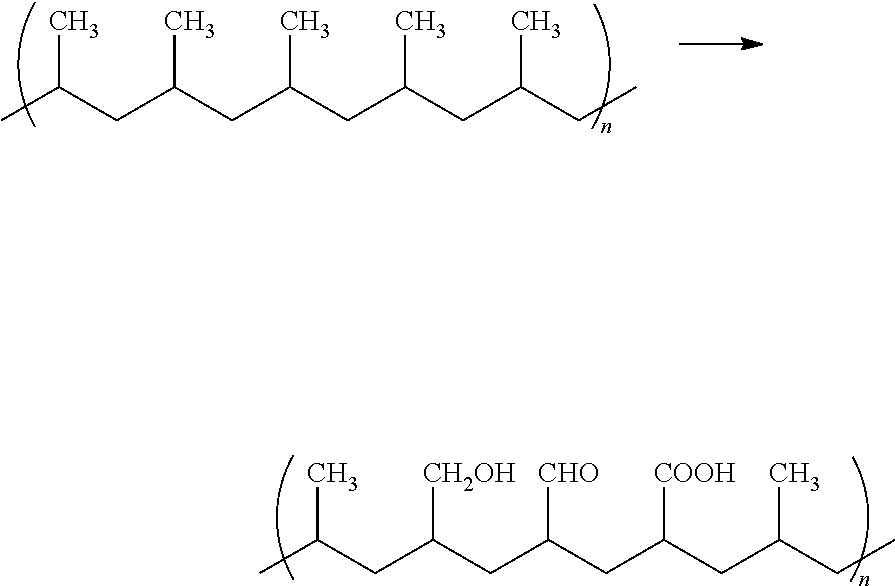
CC(CC(CC(CC(CC(CC)C)C)C)C)C.CC(CC(CC(CC(CC(CC)C)[COOH])[CHO])[CH2OH])C
